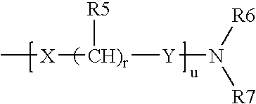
[X]([CH)r]([R5])[Y]N([R7])[R6])C
